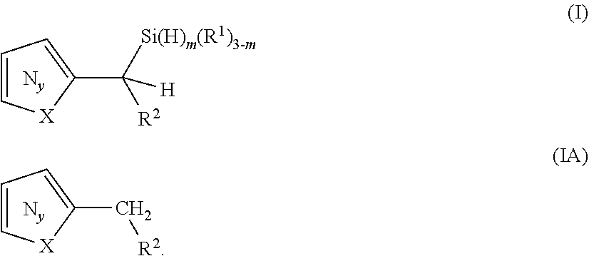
C1=C[X]C(C([Si(H)m(R1)3-m])([H])[R2])=C1.C1=C[X]C(C[R2])=C1
